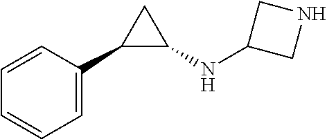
C1=CC(C2C(NC3CNC3)C2)=CC=C1
